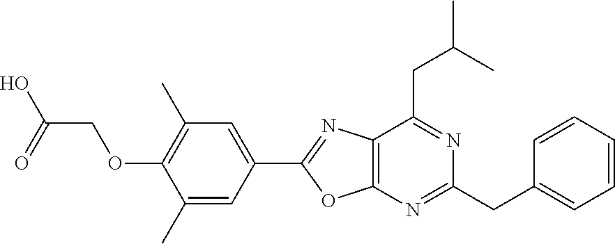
C1=CC=CC(CC2=NC3=C(C(CC(C)C)=N2)N=C(C2=CC(C)=C(OCC(=O)O)C(C)=C2)O3)=C1
